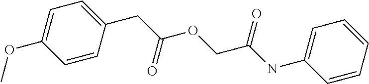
C(C(OCC(NC1=CC=CC=C1)=O)=O)C1=CC=C(OC)C=C1
